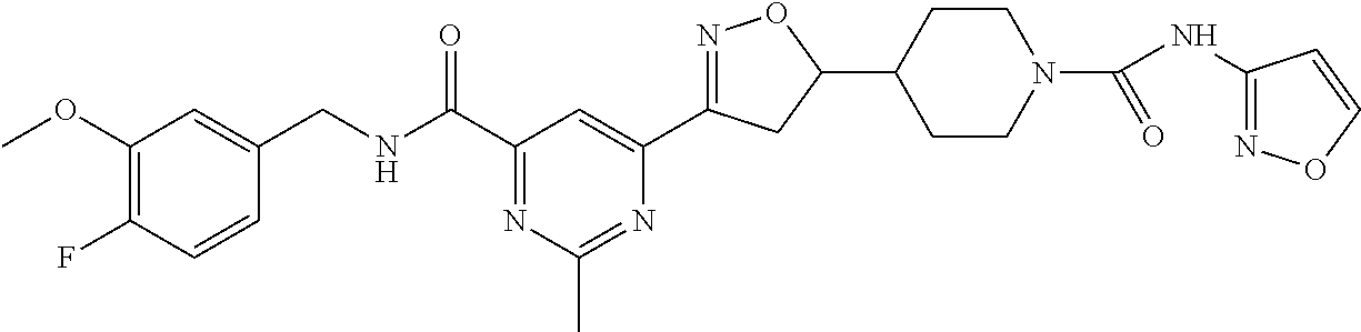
C1(CNC(C2=NC(C)=NC(C3=NOC(C4CCN(C(=O)NC5=NOC=C5)CC4)C3)=C2)=O)=CC(OC)=C(F)C=C1
